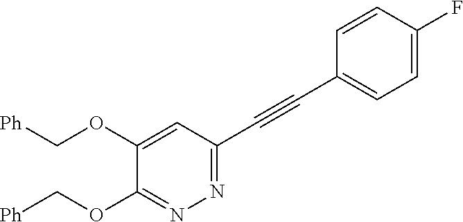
N1=C(C#CC2=CC=C(F)C=C2)C=C(OC[Ph])C(OC[Ph])=N1
